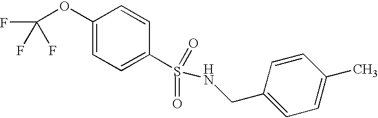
C1(OC(F)(F)F)=CC=C(S(=O)(=O)NCC2=CC=C(C)C=C2)C=C1
